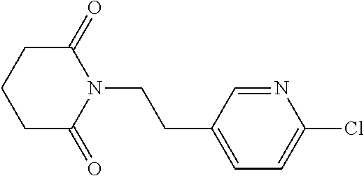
C1(=O)CCCC(=O)N1CCC1=CC=C(Cl)N=C1
